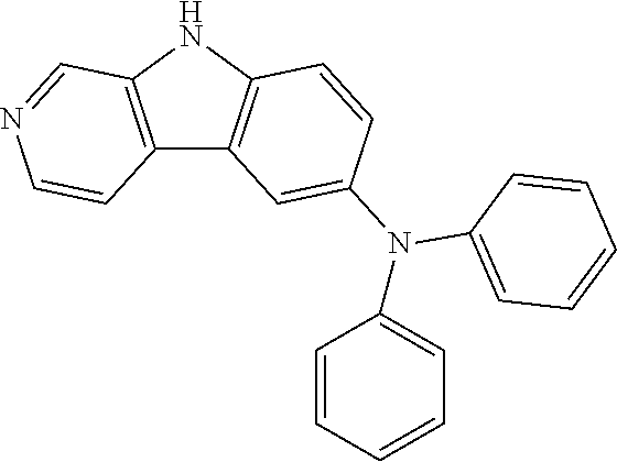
C12=C(NC3=C1C=C(N(C1=CC=CC=C1)C1=CC=CC=C1)C=C3)C=NC=C2
